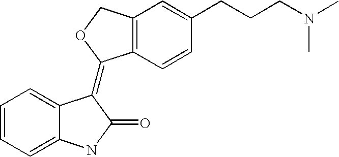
C1=CC=C2C(=C1)C(=C1C3=C(CO1)C=C(CCCN(C)C)C=C3)C(=O)N2
